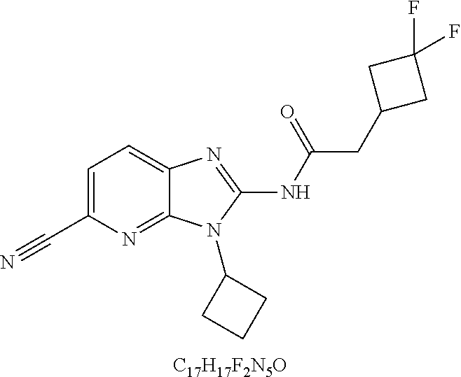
[C17H17F2N5O].C1=C(C#N)N=C2C(=C1)N=C(NC(CC1CC(F)(F)C1)=O)N2C1CCC1
